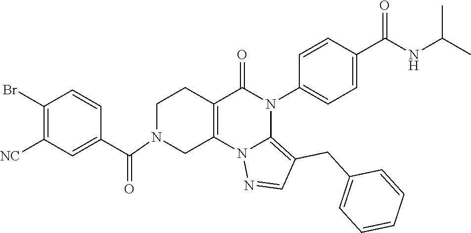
C1(Br)=C([NC])C=C(C(=O)N2CC3=C(CC2)C(=O)N(C2=CC=C(C(NC(C)C)=O)C=C2)C2=C(CC4=CC=CC=C4)C=NN32)C=C1
